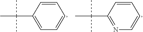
C(C)(C)(C1=CC=CC=C1)C.C(C)(C)(C1=NC=CC=C1)C
